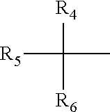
[R5]C([R4])(C)[R6]
